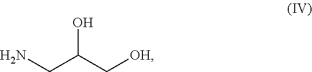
OC(C[OH])CN
